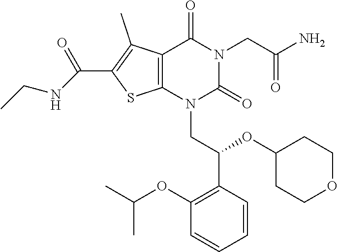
C12=C(N(CC(C3=C(OC(C)C)C=CC=C3)OC3CCOCC3)C(=O)N(CC(N)=O)C1=O)SC(C(=O)NCC)=C2C
